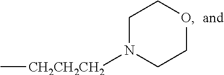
C1N([CH2CH2CH2]C)CCOC1
